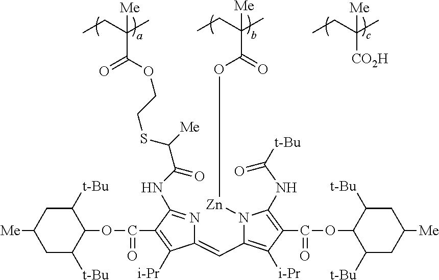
[Me]C1CC([t-Bu])C(OC(C2=C([i-Pr])C(=CC3=C([i-Pr])C(C(OC4C([t-Bu])CC([Me])CC4[t-Bu])=O)=C(NC([t-Bu])=O)N3[Zn]OC(=O)C(CC)(C)[Me])N=C2NC(C([Me])SCCOC(C(CC)(C)[Me])=O)=O)=O)C([t-Bu])C1.[CO2H]C(CC)(C)[Me]
